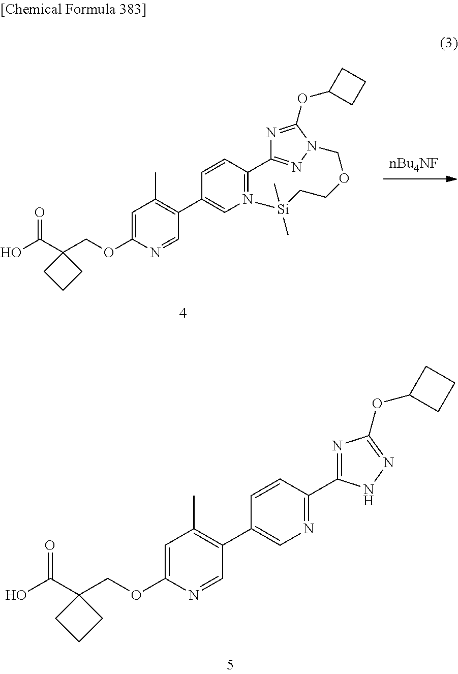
C1=C(OCC2(C(O)=O)CCC2)N=CC(C2=CN=C(C3=NC(OC4CCC4)=NN3)C=C2)=C1C.[nBu4NF].C1=C(OCC2(C(O)=O)CCC2)N=CC(C2=CN=C(C3=NN(COCC[Si](C)(C)C)C(OC4CCC4)=N3)C=C2)=C1C
